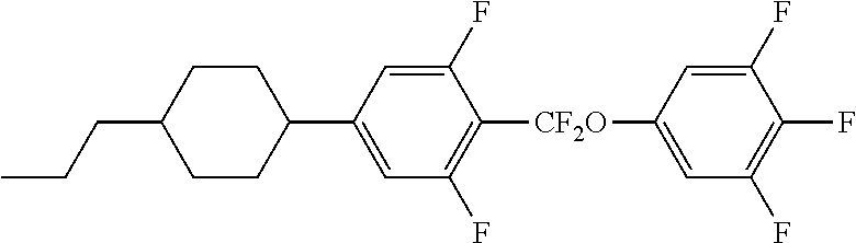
C1CC(C2=CC(F)=C([CF2O]C3=CC(F)=C(F)C(F)=C3)C(F)=C2)CCC1CCC
